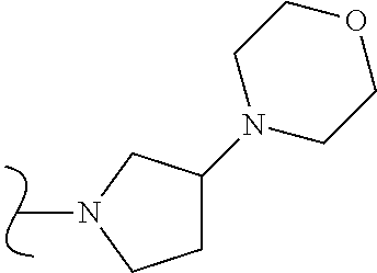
CN1CCC(N2CCOCC2)C1
